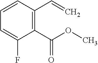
C1(C=C)=C(C(=O)OC)C(F)=CC=C1
